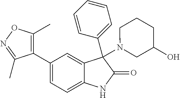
C1=C(C2=C(C)ON=C2C)C=C2C(=C1)NC(=O)C2(C1=CC=CC=C1)N1CC(O)CCC1
